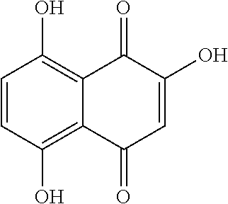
C1=CC(O)=C2C(=C1O)C(=O)C(O)=CC2=O
